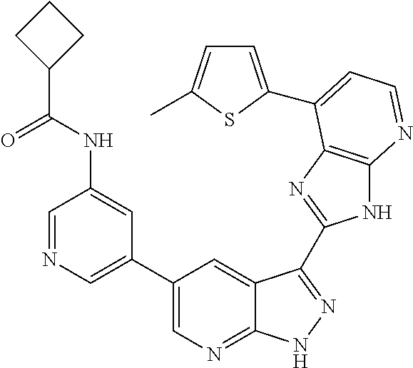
C1=NC=C(C2=CN=C3C(=C2)C(C2=NC4=C(N2)N=CC=C4C2=CC=C(C)S2)=NN3)C=C1NC(C1CCC1)=O
